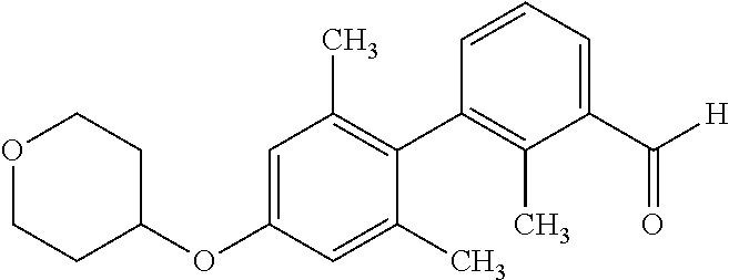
C1=C(OC2CCOCC2)C=C(C)C(C2=C(C)C(C([H])=O)=CC=C2)=C1C
